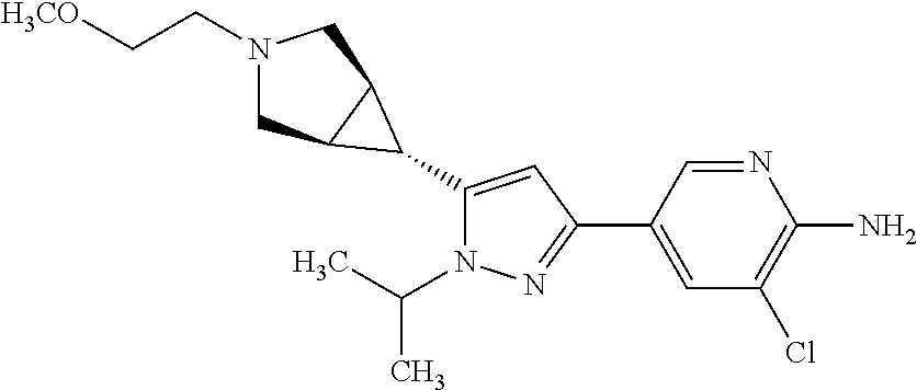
C1(C2C3CN(CC[H3CO])CC32)=CC(C2=CC(Cl)=C(N)N=C2)=NN1C(C)C
